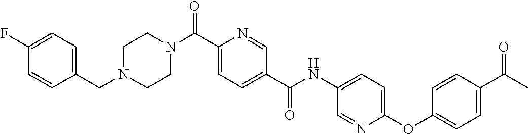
C1CN(C(C2=CC=C(C(=O)NC3=CC=C(OC4=CC=C(C(=O)C)C=C4)N=C3)C=N2)=O)CCN1CC1=CC=C(F)C=C1
